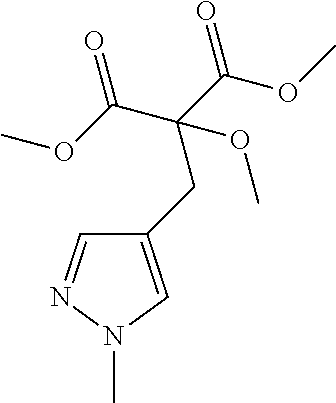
C1(CC(C(OC)=O)(C(OC)=O)OC)=CN(C)N=C1
